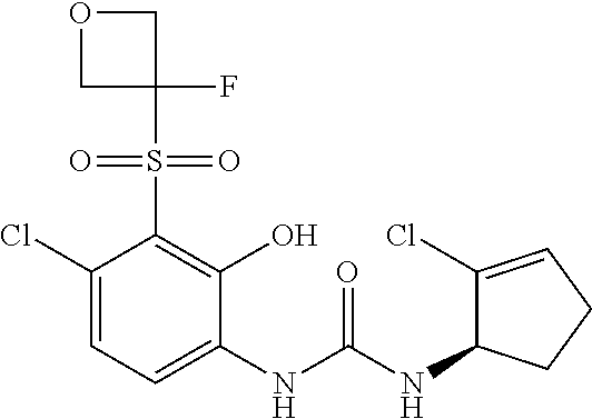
C1(Cl)=CC=C(NC(NC2C(Cl)=CCC2)=O)C(O)=C1S(=O)(=O)C1(F)COC1
